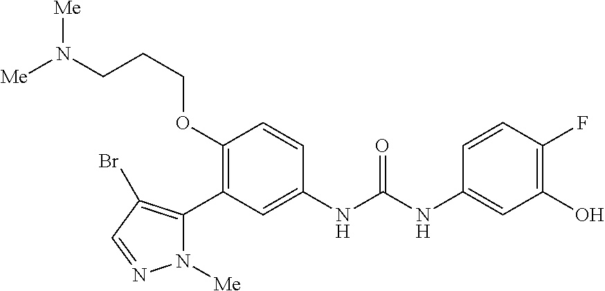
C1(OCCCN([Me])[Me])=C(C2=C(Br)C=NN2[Me])C=C(NC(NC2=CC(O)=C(F)C=C2)=O)C=C1
